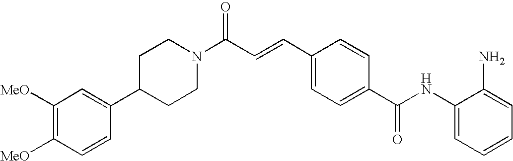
C1(NC(C2=CC=C(C=CC(N3CCC(C4=CC([MeO])=C([MeO])C=C4)CC3)=O)C=C2)=O)=CC=CC=C1N
